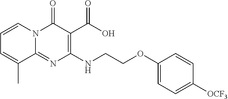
N(C1=C(C(O)=O)C(=O)N2C(=N1)C(C)=CC=C2)CCOC1=CC=C([OCF3])C=C1
